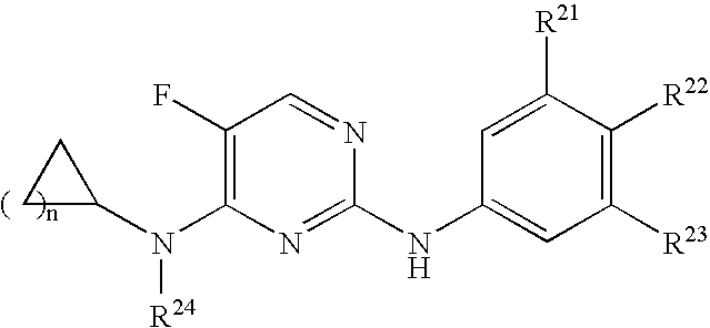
C1(F)=C(N(C2CC2)[R24])N=C(NC2=CC([R23])=C([R22])C([R21])=C2)N=C1
